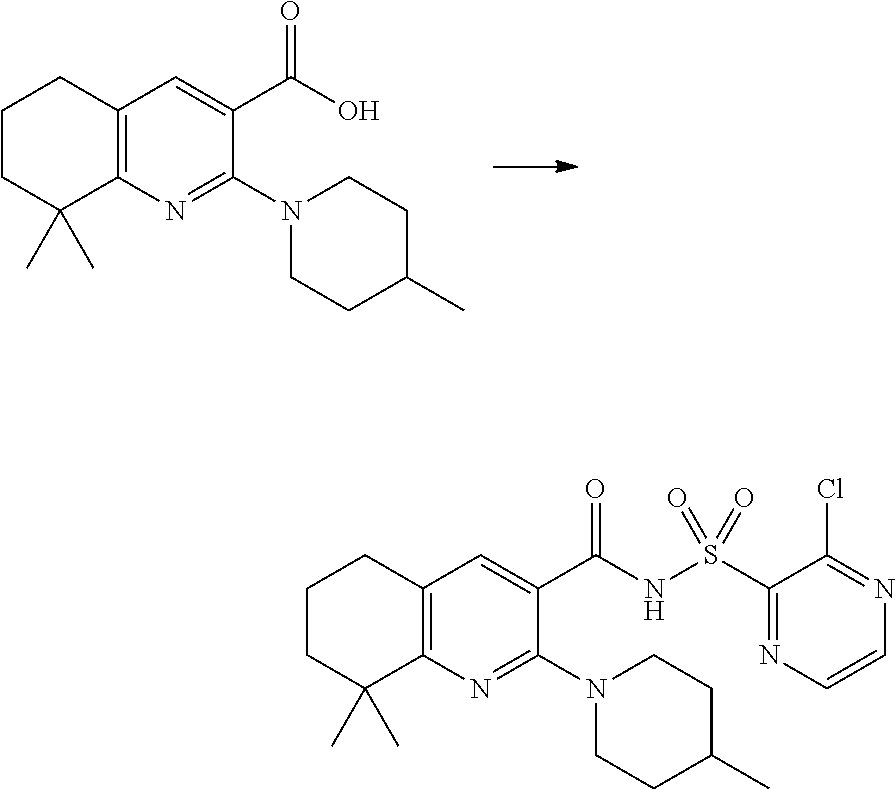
C1CC(C)CCN1C1=NC2=C(C=C1C(=O)O)CCCC2(C)C.C1C(C)CCN(C2=NC3=C(C=C2C(=O)NS(C2=NC=CN=C2Cl)(=O)=O)CCCC3(C)C)C1
